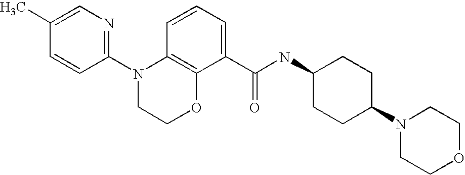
C1(N2CCOC3=C2C=CC=C3C(NC2CCC(N3CCOCC3)CC2)=O)=NC=C(C)C=C1
